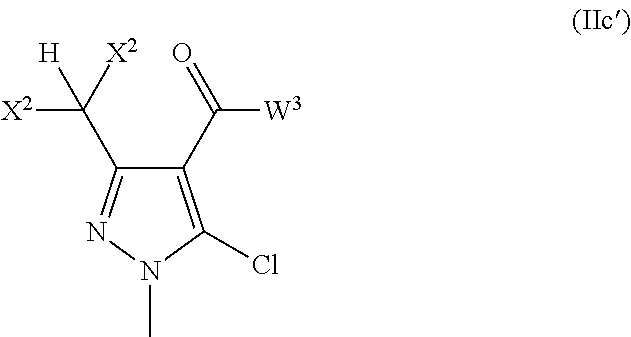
C1(C(=O)[W3])=C(Cl)N(C)N=C1C([X2])([H])[X2]
